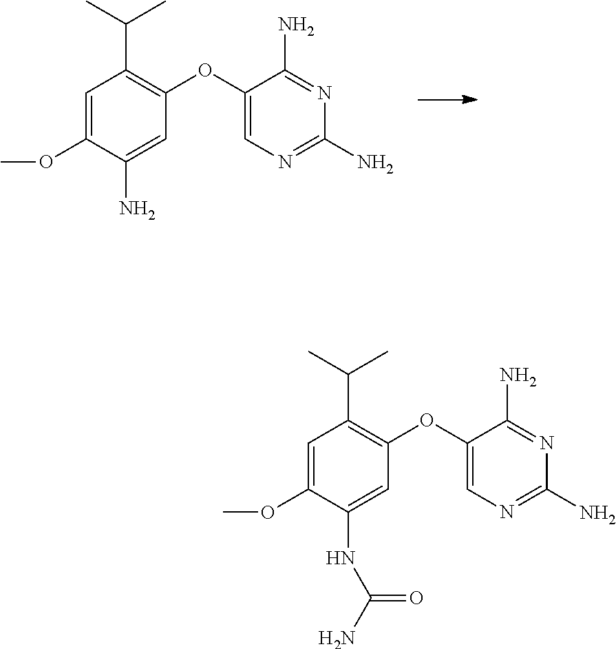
N1=C(N)C(OC2=C(C(C)C)C=C(OC)C(N)=C2)=CN=C1N.N1=C(N)C(OC2=C(C(C)C)C=C(OC)C(NC(N)=O)=C2)=CN=C1N
